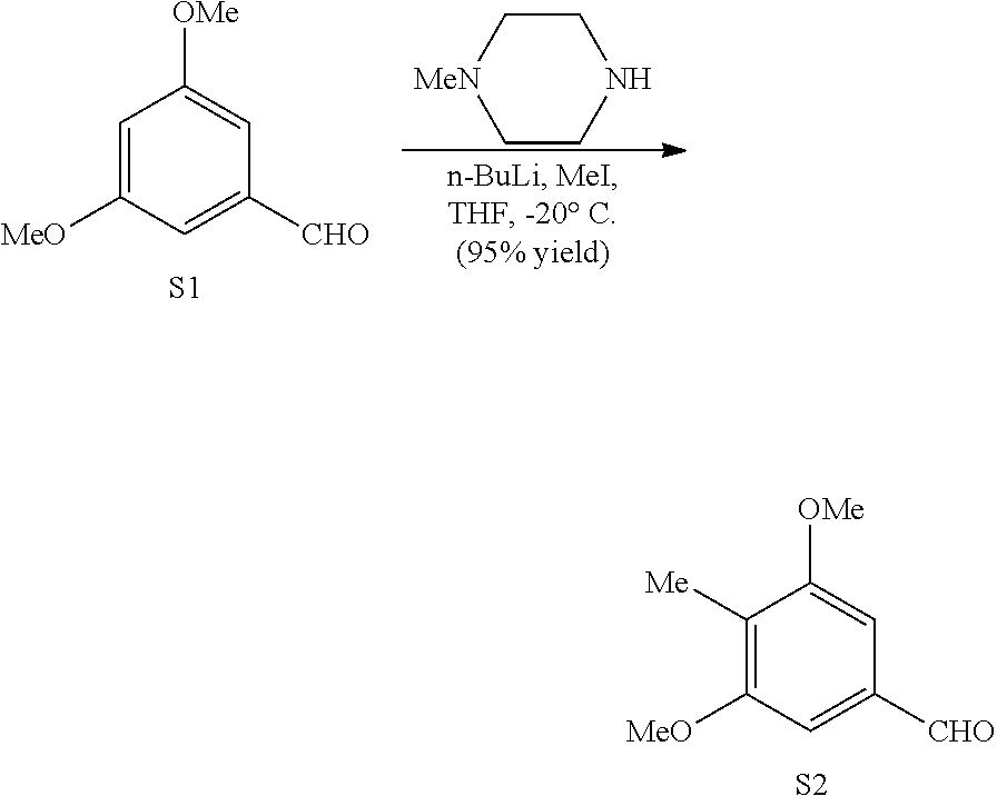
C1([Me])=C([MeO])C=C([CHO])C=C1[OMe].[S2].C1=C([MeO])C=C([CHO])C=C1[OMe].[S1].C1CNCC[MeN]1
